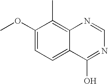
C1(OC)=CC=C2C(=C1C)N=CN=C2O
